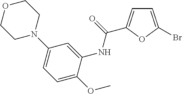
C1OCCN(C2=CC=C(OC)C(NC(=O)C3=CC=C(Br)O3)=C2)C1
